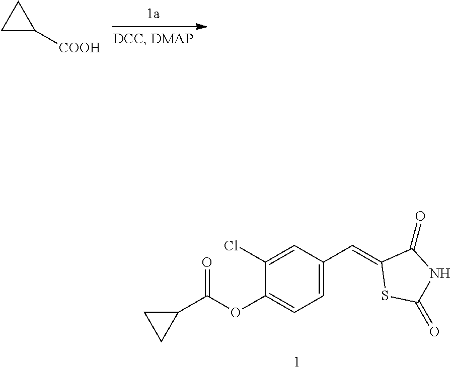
C1C([COOH])C1.C1(Cl)=CC(C=C2SC(=O)NC2=O)=CC=C1OC(C1CC1)=O
